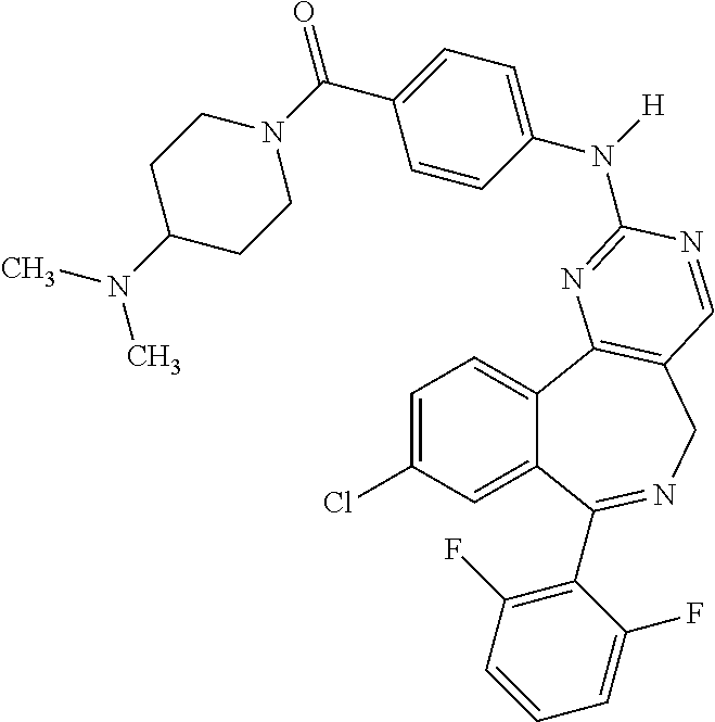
C1=C(Cl)C=C2C(=C1)C1=C(CN=C2C2=C(F)C=CC=C2F)C=NC(N(C2=CC=C(C(N3CCC(N(C)C)CC3)=O)C=C2)[H])=N1
